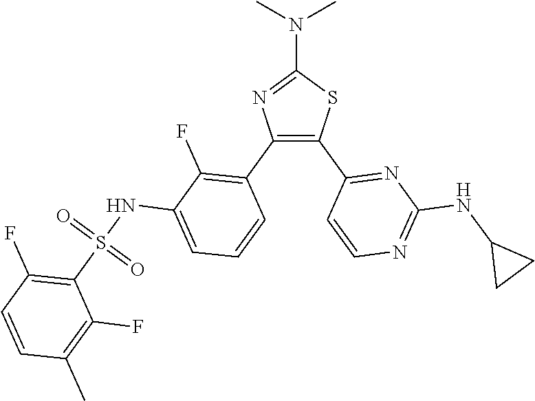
C1(N(C)C)=NC(C2=C(F)C(NS(C3=C(F)C=CC(C)=C3F)(=O)=O)=CC=C2)=C(C2=NC(NC3CC3)=NC=C2)S1
